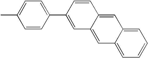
C1=C(C)C=CC(C2=CC3=CC4=CC=CC=C4C=C3C=C2)=C1
